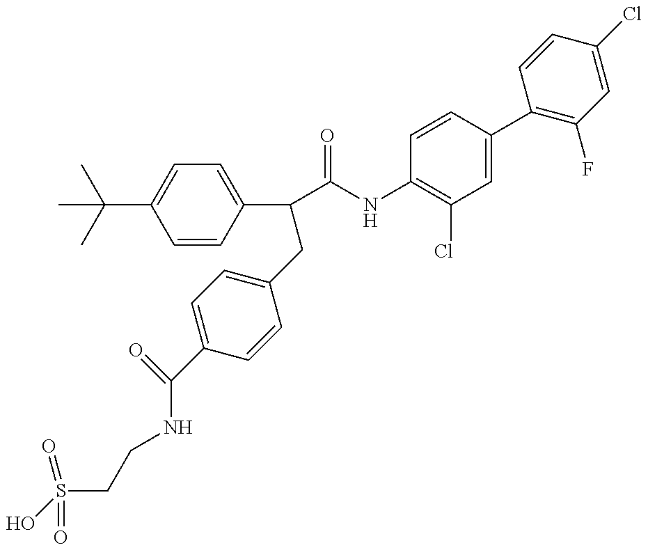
OS(CCNC(C1=CC=C(CC(C(=O)NC2=C(Cl)C=C(C3=C(F)C=C(Cl)C=C3)C=C2)C2=CC=C(C(C)(C)C)C=C2)C=C1)=O)(=O)=O
